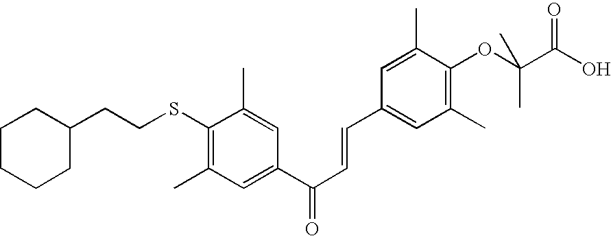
C1CCCC(CCSC2=C(C)C=C(C(C=CC3=CC(C)=C(OC(C(O)=O)(C)C)C(C)=C3)=O)C=C2C)C1
